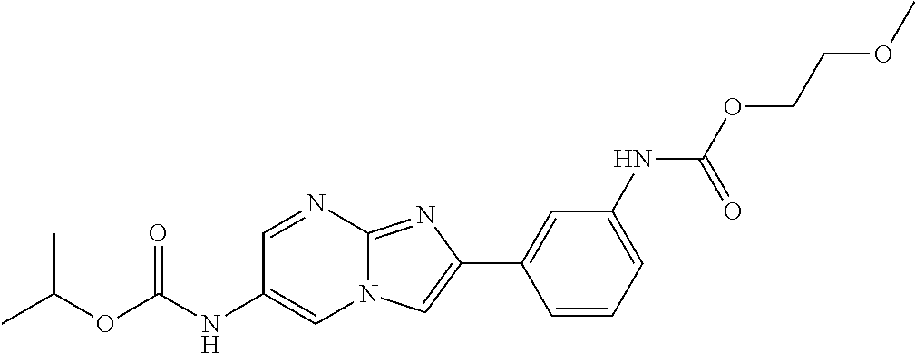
C1=NC2=NC(C3=CC(NC(OCCOC)=O)=CC=C3)=CN2C=C1NC(OC(C)C)=O
